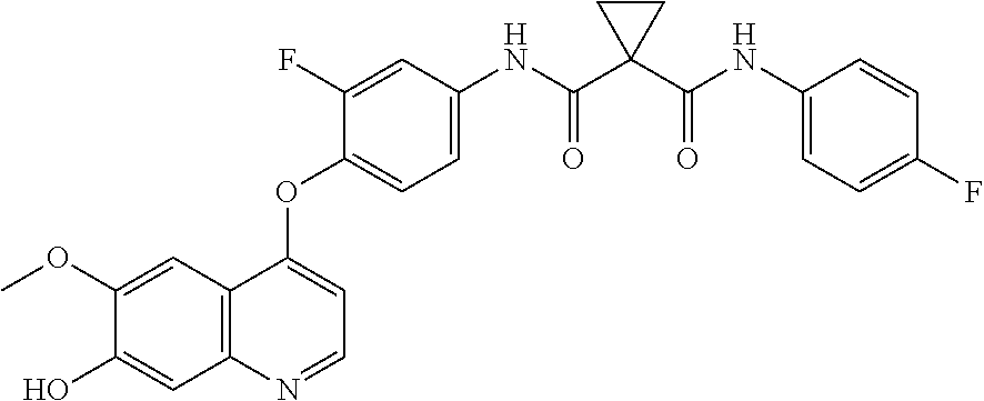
C1(O)=CC2=C(C=C1OC)C(OC1=CC=C(NC(C3(C(NC4=CC=C(F)C=C4)=O)CC3)=O)C=C1F)=CC=N2
